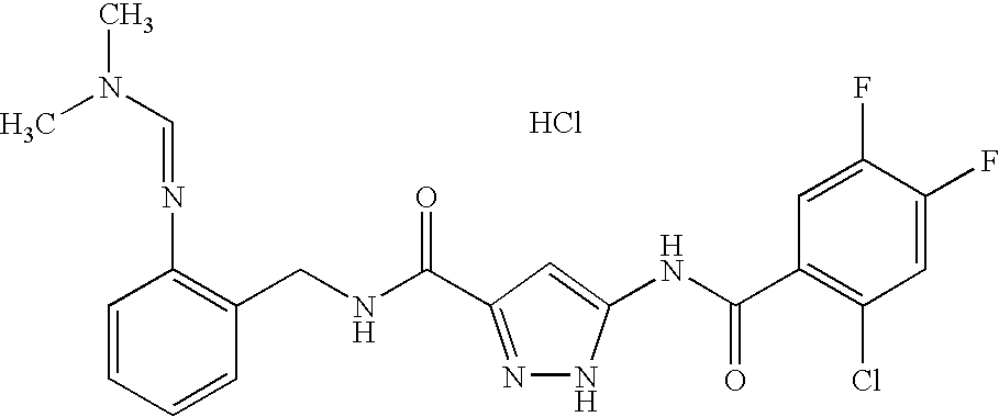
C(NC(=O)C1=NNC(NC(C2=C(Cl)C=C(F)C(F)=C2)=O)=C1)C1=C(N=CN(C)C)C=CC=C1.Cl
